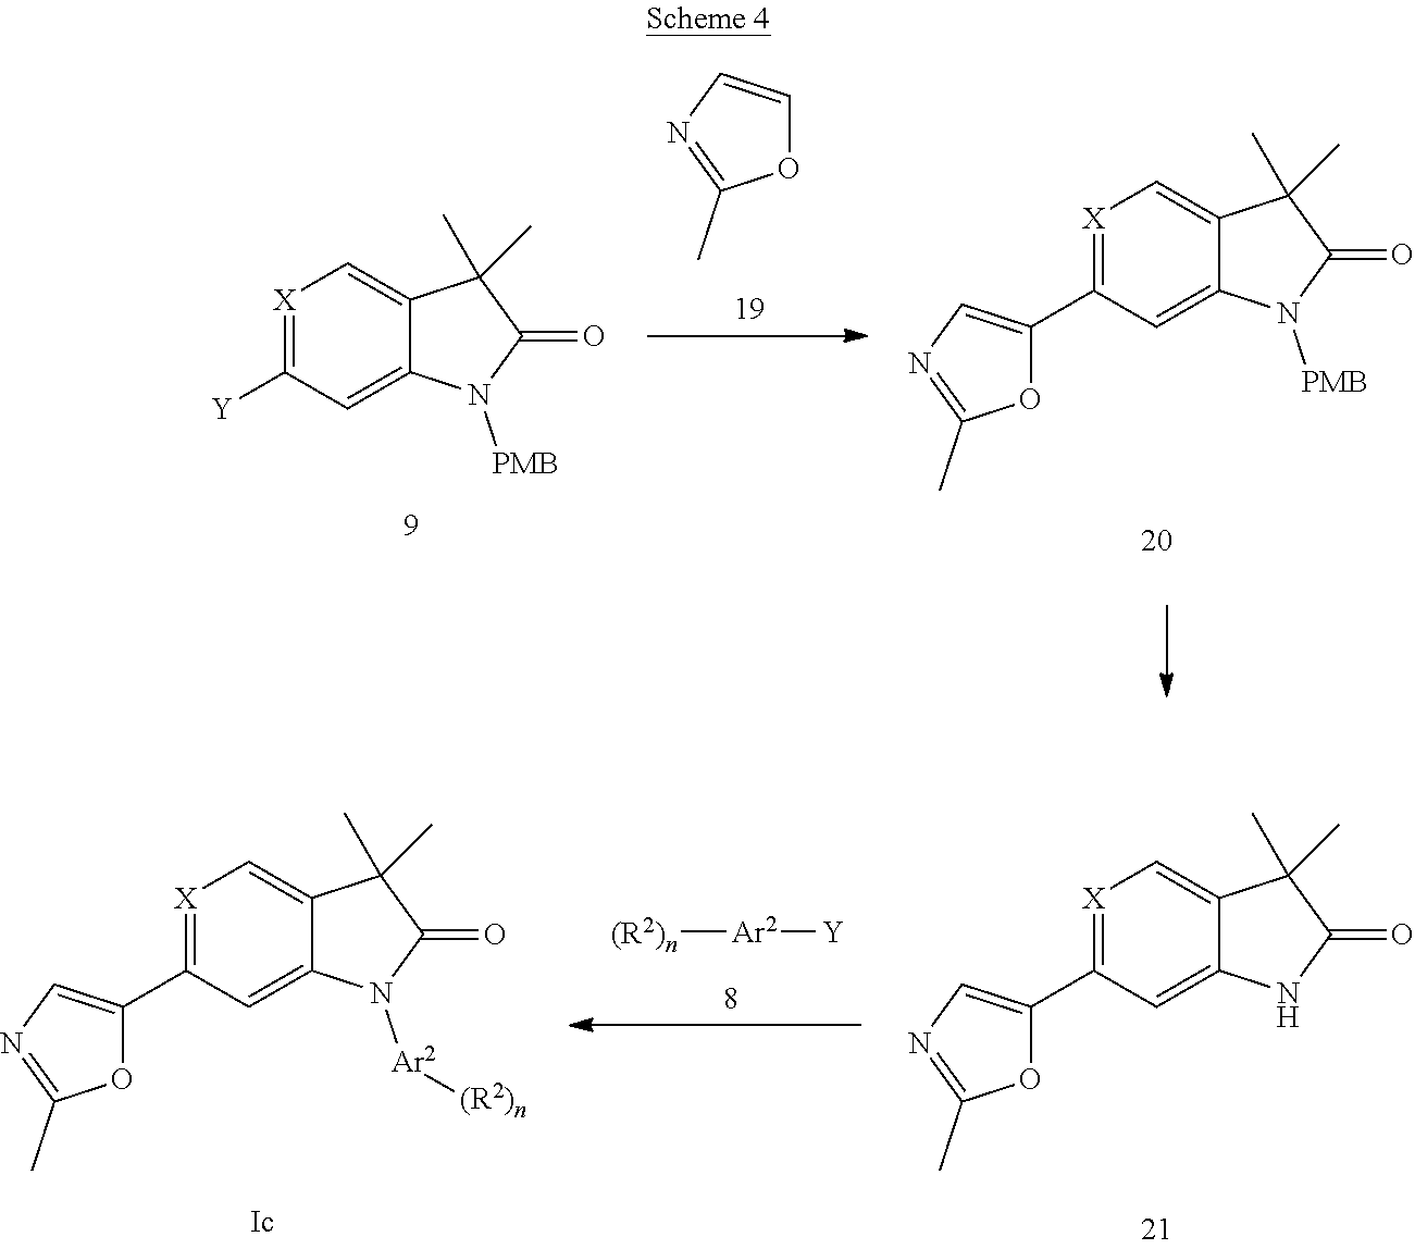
[(R2)n][Ar2][Y].[X]1=C(C2=CN=C(C)O2)C=C2C(=C1)C(C)(C)C(=O)N2.[X]1=C(C2=CN=C(C)O2)C=C2C(=C1)C(C)(C)C(=O)N2[Ar2][(R2)n].O1C=CN=C1C.[X]1=C(C2=CN=C(C)O2)C=C2C(=C1)C(C)(C)C(=O)N2[PMB].[X]1=C([Y])C=C2C(=C1)C(C)(C)C(=O)N2[PMB]
